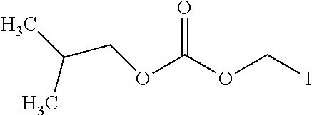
C(C)(C)COC(OCI)=O
